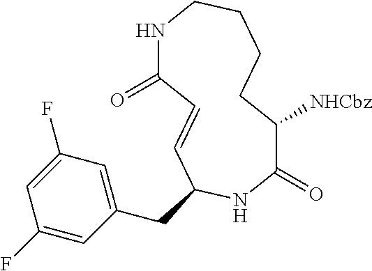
N1C(=O)C=CC(CC2=CC(F)=CC(F)=C2)NC(=O)C([NHCbz])CCCC1
